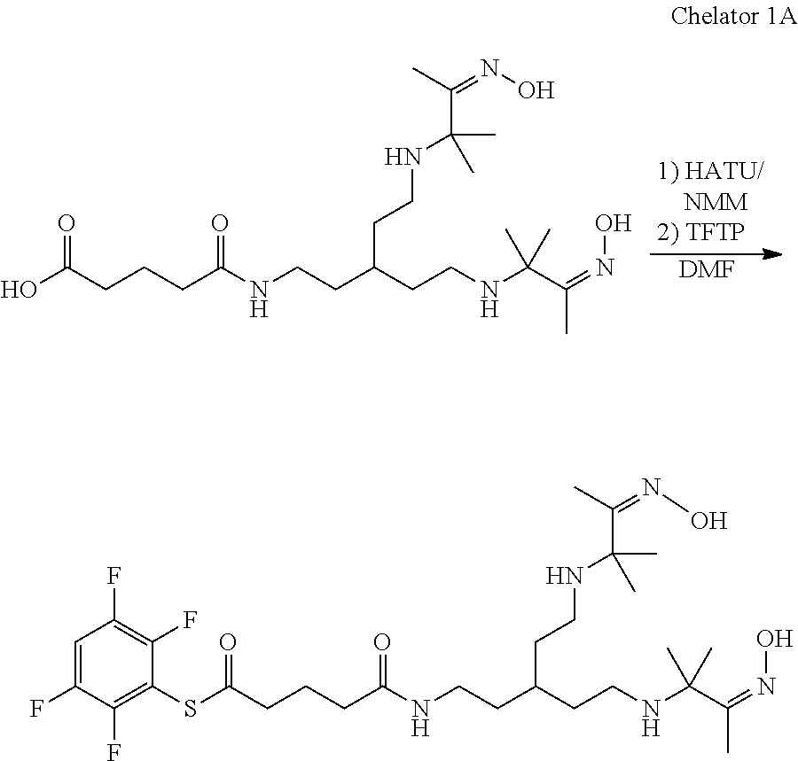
[DMF].N(CCC(CCNC(C(=NO)C)(C)C)CCNC(C)(C)C(C)=NO)C(CCCC(=O)O)=O.N(CCC(CCNC(C(=NO)C)(C)C)CCNC(C)(C)C(C)=NO)C(CCCC(=O)SC1=C(F)C(F)=CC(F)=C1F)=O
